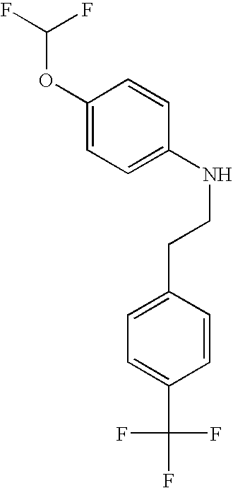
C1(OC(F)F)=CC=C(NCCC2=CC=C(C(F)(F)F)C=C2)C=C1
